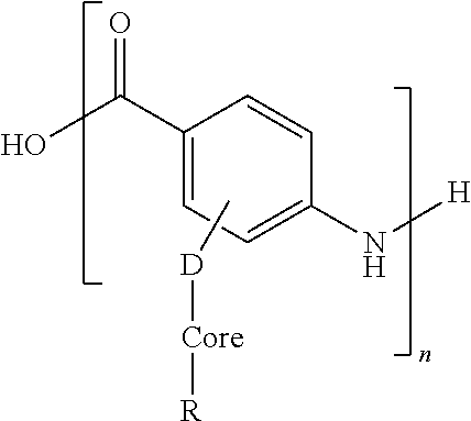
C1(C(O)=O)=CC=C(N[H])C=C1.C[D][Core][R]
